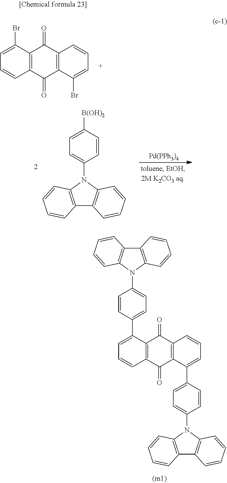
C12=C(C(Br)=CC=C1)C(=O)C1=C(C2=O)C(Br)=CC=C1.C12=C(N(C3=CC=C([B(OH)2])C=C3)C3=C1C=CC=C3)C=CC=C2.[Pd(PPh3)4].C12=C(N(C3=CC=C(C4=CC=CC5=C4C(=O)C4=C(C5=O)C(C5=CC=C(N6C7=C(C8=C6C=CC=C8)C=CC=C7)C=C5)=CC=C4)C=C3)C3=C1C=CC=C3)C=CC=C2
